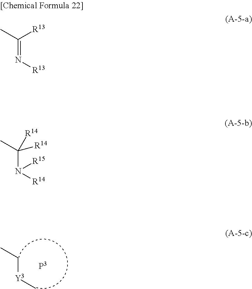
C([Y3]C)C.N(=C([R13])C)[R13].N(C(C)([R14])[R14])([R14])[R15]
